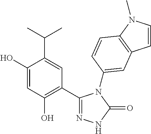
C1(O)=CC(O)=C(C2=NNC(=O)N2C2=CC3=C(N(C)C=C3)C=C2)C=C1C(C)C
